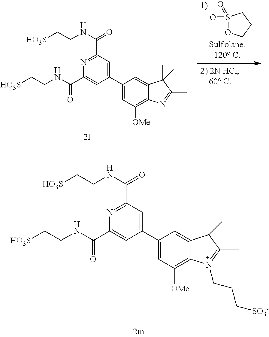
C1(C(NCC[HO3S])=O)=NC(C(NCC[HO3S])=O)=CC(C2=CC([OMe])=C3C(=C2)C(C)(C)C(C)=N3CCC[SO3-])=C1.S1(=O)(=O)OCCC1.C1(C(NCC[HO3S])=O)=NC(C(NCC[HO3S])=O)=CC(C2=CC([OMe])=C3C(=C2)C(C)(C)C(C)=N3)=C1
